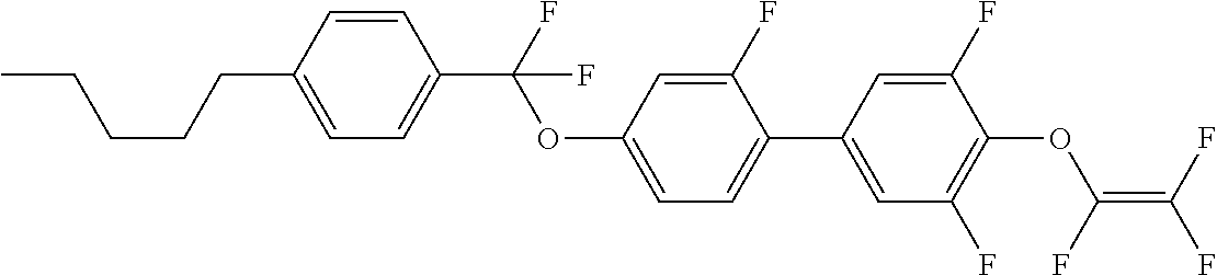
C(C1=CC=C(C(F)(OC2=CC=C(C3=CC(F)=C(OC(F)=C(F)F)C(F)=C3)C(F)=C2)F)C=C1)CCCC
